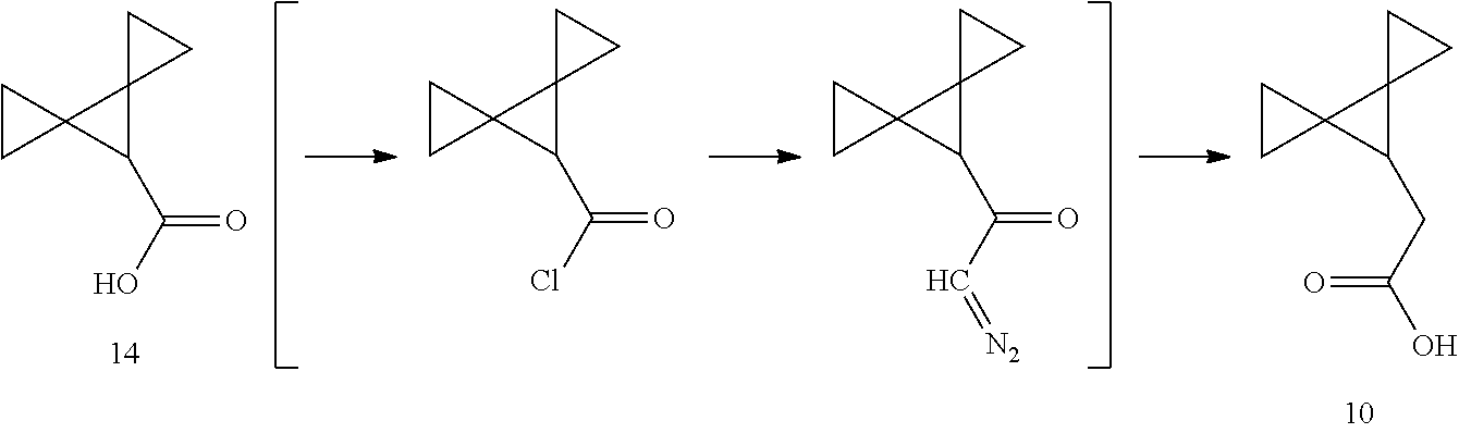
C(=O)(O)C1C2(C13CC3)CC2.C(=O)(Cl)C1C2(C13CC3)CC2.C(=O)(C=[N2])C1C2(C13CC3)CC2.C(C(O)=O)C1C2(C13CC3)CC2
